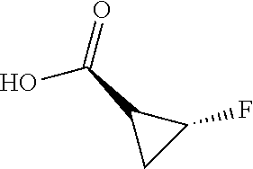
C(C1CC1F)(O)=O
